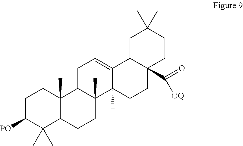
C1C([PO])C(C)(C)C2C(C)(C1)C1C(C)(CC2)C2(C)C(=CC1)C1C(C(=O)[OQ])(CC2)CCC(C)(C)C1
